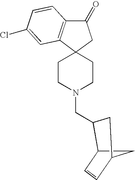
C12(CCN(CC3C4C=CC(C4)C3)CC1)C1=C(C(=O)C2)C=CC(Cl)=C1
